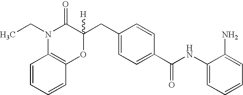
C1(NC(C2=CC=C(CC3([H])C(=O)N(CC)C4=C(O3)C=CC=C4)C=C2)=O)=CC=CC=C1N
